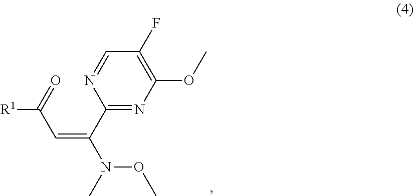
N(C)(OC)C(C1=NC(OC)=C(F)C=N1)=CC([R1])=O
